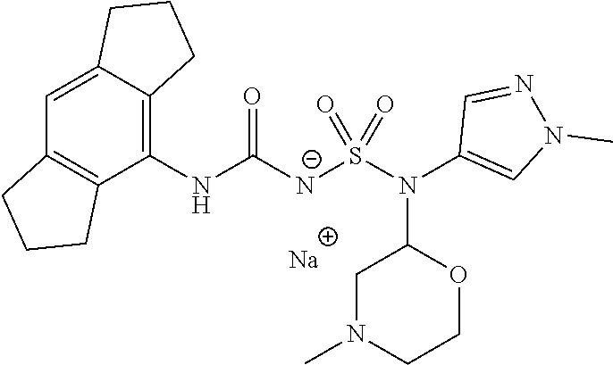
[Na].C1(NC([N-]S(N(C2=CN(C)N=C2)C2CN(C)CCO2)(=O)=O)=O)=C2C(=CC3=C1CCC3)CCC2
